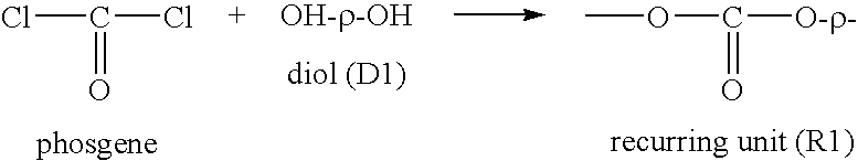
ClC(Cl)=O.COC([O-r-])=O
